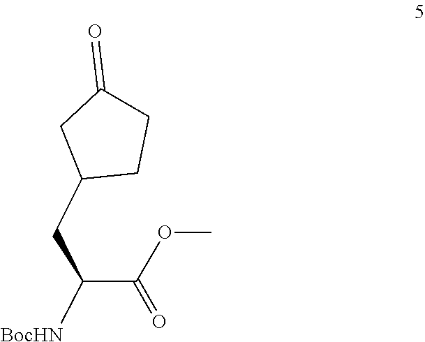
C(C(CC1CC(=O)CC1)[BocHN])(OC)=O
